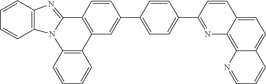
C1=CC2=C(C=C1)N1C(=NC3=C1C=CC=C3)C1=C2C=C(C2=CC=C(C3=NC4=C5C(=CC=C4C=C3)C=CC=N5)C=C2)C=C1
